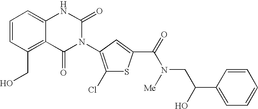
C12=C(CO)C=CC=C1NC(=O)N(C1=C(Cl)SC(C(=O)N([Me])CC(C3=CC=CC=C3)O)=C1)C2=O
